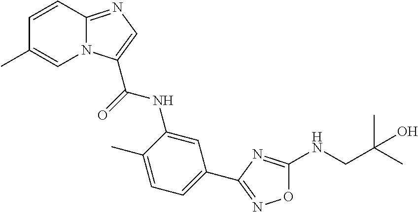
N12C(=NC=C1C(=O)NC1=CC(C3=NOC(NCC(C)(C)O)=N3)=CC=C1C)C=CC(C)=C2
